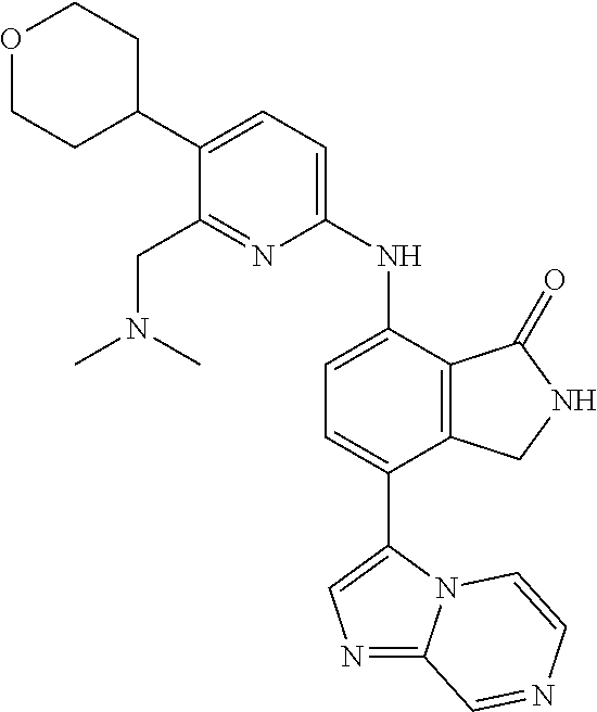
N1=C2N(C(C3=CC=C(NC4=CC=C(C5CCOCC5)C(CN(C)C)=N4)C4=C3CNC4=O)=C1)C=CN=C2
